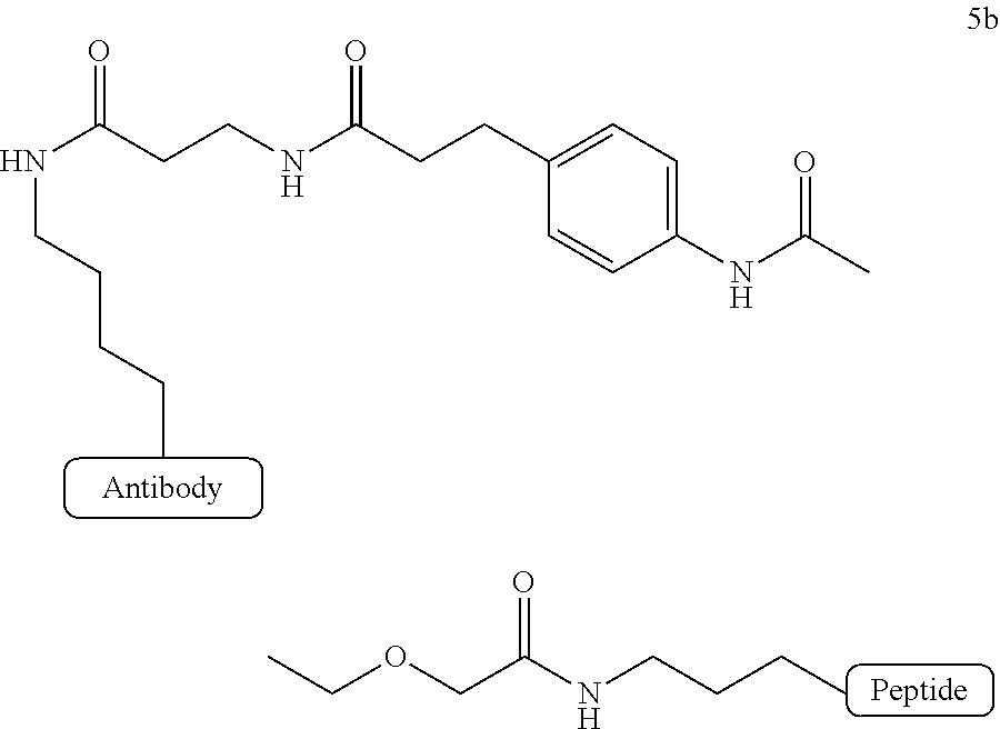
C(NCCCC)(=O)COCC.N(C(CCNC(CCC1=CC=C(NC(=O)C)C=C1)=O)=O)CCCCC
